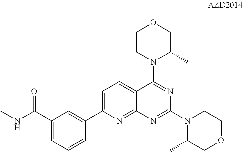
C1(C(=O)NC)=CC=CC(C2=CC=C3C(=N2)N=C(N2CCOCC2C)N=C3N2CCOCC2C)=C1
